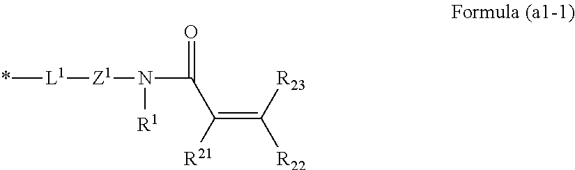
*[L1][Z1]N([R1])C(=O)C([R21])=C([R22])[R23]
